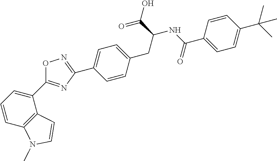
C1(C2=NC(C3=CC=C(CC(C(=O)O)NC(C4=CC=C(C(C)(C)C)C=C4)=O)C=C3)=NO2)=CC=CC2=C1C=CN2C
